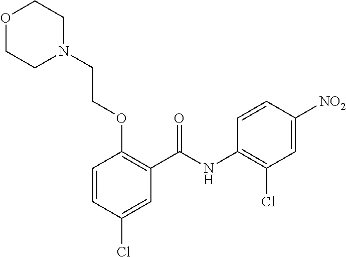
C1=CC(Cl)=CC(C(NC2=C(Cl)C=C([NO2])C=C2)=O)=C1OCCN1CCOCC1
